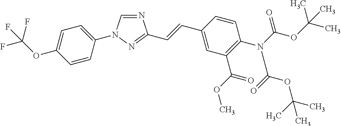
N1=CN(C2=CC=C(OC(F)(F)F)C=C2)N=C1C=CC1=CC(C(OC)=O)=C(N(C(OC(C)(C)C)=O)C(=O)OC(C)(C)C)C=C1
